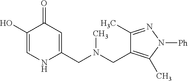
C1(O)=CNC(CN(CC2=C(C)N([Ph])N=C2C)C)=CC1=O
